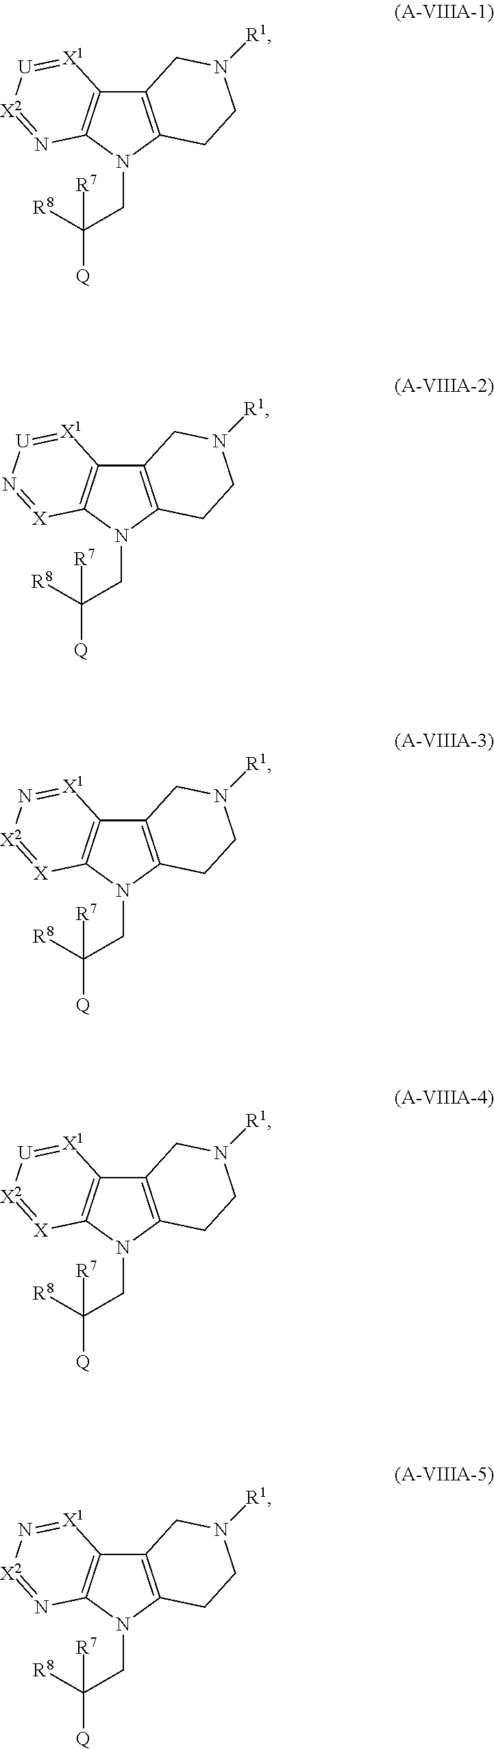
C12=C(N(CC([Q])([R8])[R7])C3=C1[X1]=[U][X2]=N3)CCN([R1])C2.C12=C(N(CC([Q])([R8])[R7])C3=C1[X1]=[U]N=[X]3)CCN([R1])C2.C12=C(N(CC([Q])([R8])[R7])C3=C1[X1]=N[X2]=[X]3)CCN([R1])C2.C12=C(N(CC([Q])([R8])[R7])C3=C1[X1]=[U][X2]=[X]3)CCN([R1])C2.C12=C(N(CC([Q])([R8])[R7])C3=C1[X1]=N[X2]=N3)CCN([R1])C2
